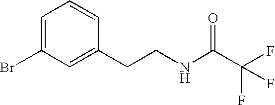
C1=C(Br)C=C(CCNC(C(F)(F)F)=O)C=C1
